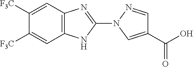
[F3C]C1=CC2=C(C=C1[F3C])NC(N1C=C(C(O)=O)C=N1)=N2
